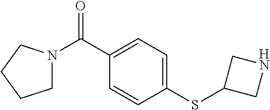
O=C(C1=CC=C(SC2CNC2)C=C1)N1CCCC1
